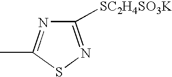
C1([SC2H4SO3K])=NSC(C)=N1
